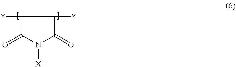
*C1C(=O)N([X])C(=O)C1*
